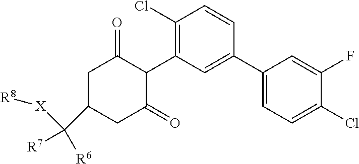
C1(Cl)=C(C2C(=O)CC(C([R7])([R6])[X][R8])CC2=O)C=C(C2=CC=C(Cl)C(F)=C2)C=C1
